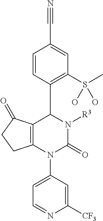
C12=C(N(C3=CC=NC([CF3])=C3)C(=O)N([R3])C1C1=C(S(C)(O)O)C=C(C#N)C=C1)CCC2=O
